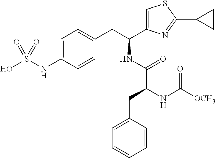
OS(NC1=CC=C(CC(C2=CSC(C3CC3)=N2)NC(C(NC([OCH3])=O)CC2=CC=CC=C2)=O)C=C1)(=O)=O
